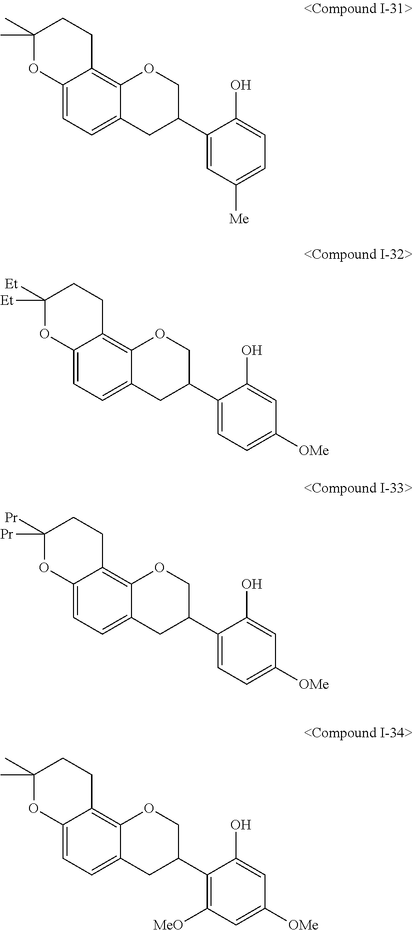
C12=CC=C3C(=C1OCC(C1=CC([Me])=CC=C1O)C2)CCC(C)(C)O3.C12=CC=C3C(=C1OCC(C1=CC=C([OMe])C=C1O)C2)CCC([Et])([Et])O3.C12=CC=C3C(=C1OCC(C1=CC=C([OMe])C=C1O)C2)CCC([Pr])([Pr])O3.C12=CC=C3C(=C1OCC(C1=C([MeO])C=C([OMe])C=C1O)C2)CCC(C)(C)O3
